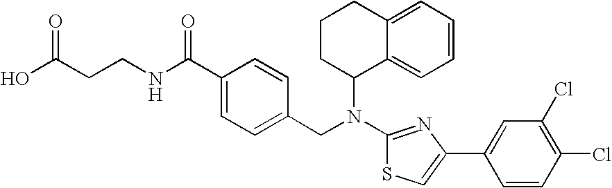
C(CCNC(C1=CC=C(CN(C2C3=CC=CC=C3CCC2)C2=NC(C3=CC(Cl)=C(Cl)C=C3)=CS2)C=C1)=O)(O)=O
